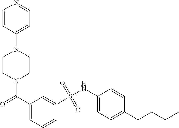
N1(C(=O)C2=CC=CC(S(NC3=CC=C(CCCC)C=C3)(=O)=O)=C2)CCN(C2=CC=NC=C2)CC1
